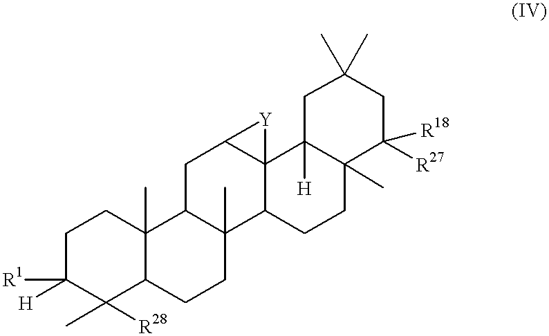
C1C([H])([R1])C(C)([R28])C2C(C)(C1)C1C(C)(CC2)C2C3(C(C1)[Y]3)C1([H])C(C)(CC2)C([R27])([R18])CC(C)(C)C1
